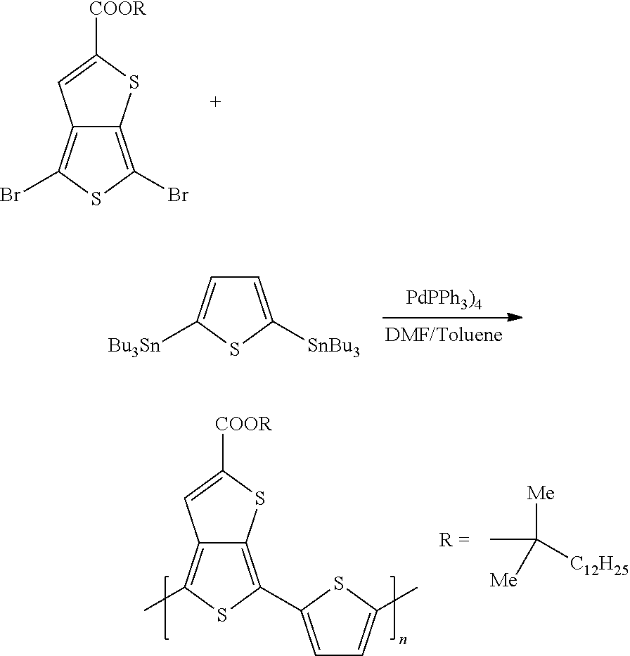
C12=C(Br)SC(Br)=C1SC([COOR])=C2.C1=C([Bu3Sn])SC([SnBu3])=C1.C12=C(C)SC(C3=CC=C(C)S3)=C1SC([COOR])=C2.CC([Me])([C12H25])[Me]
